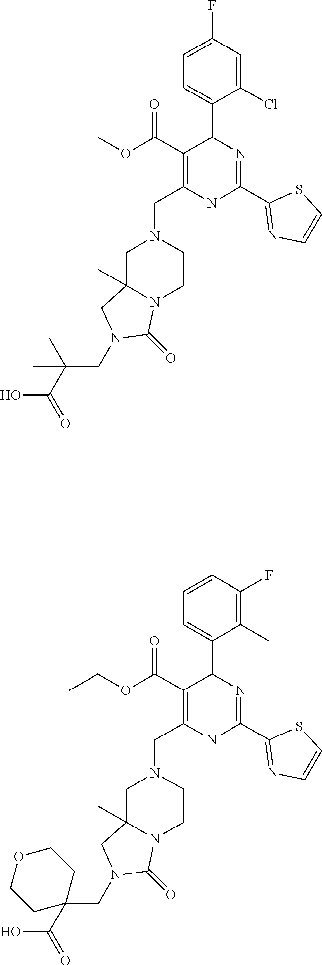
C1C2(C)N(CCN1CC1=C(C(OC)=O)C(C3=CC=C(F)C=C3Cl)N=C(C3=NC=CS3)N1)C(=O)N(CC(C(=O)O)(C)C)C2.C1C2(C)N(CCN1CC1=C(C(OCC)=O)C(C3=CC=CC(F)=C3C)N=C(C3=NC=CS3)N1)C(=O)N(CC1(C(=O)O)CCOCC1)C2
